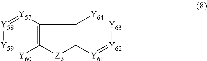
[Y58]([Y59])=[Y57]C1=C([Y60])[Z3]C([Y61]=[Y62][Y63])C1[Y64]
